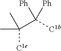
C(C([C1b])([Ph])[Ph])(C)(C)[C1e]
